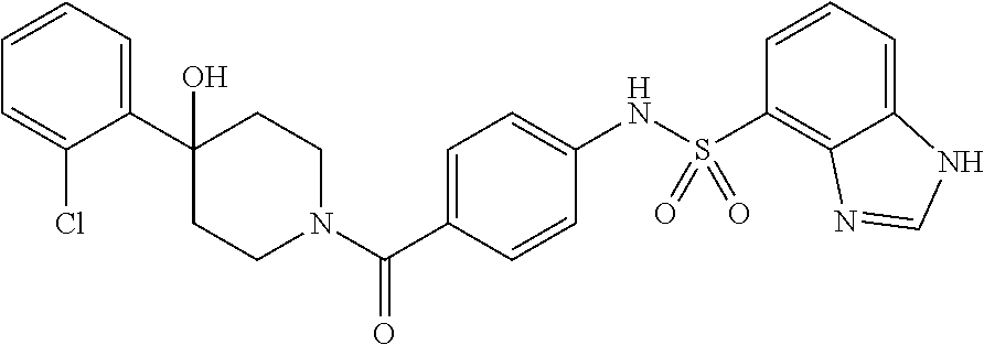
C1CN(C(C2=CC=C(NS(C3=C4C(=CC=C3)NC=N4)(=O)=O)C=C2)=O)CCC1(O)C1=CC=CC=C1Cl
